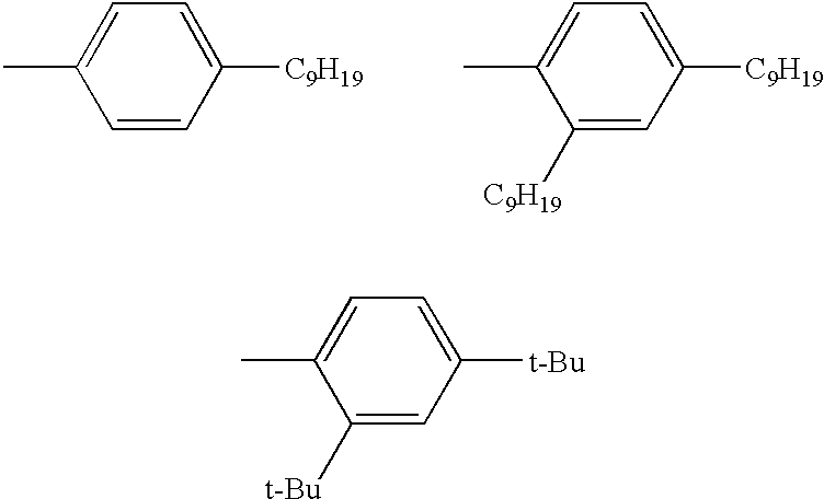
CC1=CC=C([C9H19])C=C1.CC1=CC=C([C9H19])C=C1[C9H19].CC1=CC=C([t-Bu])C=C1[t-Bu]
